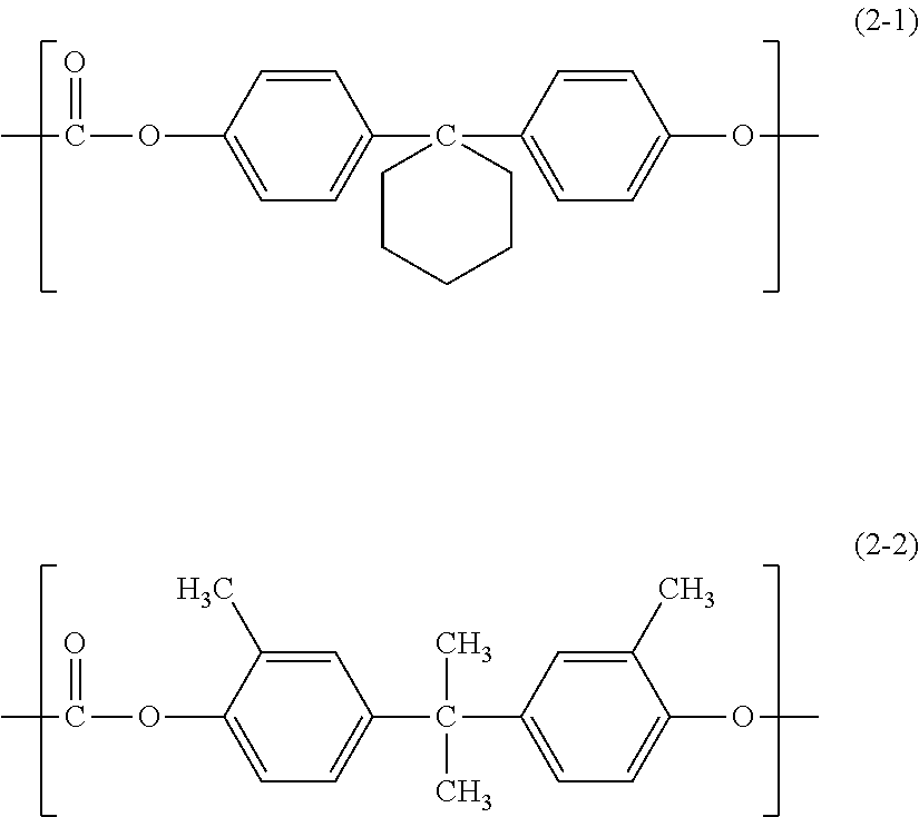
CC(OC1=CC=C(C2(C3=CC=C(OC)C=C3)CCCCC2)C=C1)=O.CC(OC1=CC=C(C(C)(C2=CC=C(OC)C(C)=C2)C)C=C1C)=O
